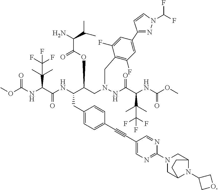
O(C(NC(C(NC(C(CN(NC(C(NC(OC)=O)C(C)(C)C(F)(F)F)=O)CC1=C(F)C=C(C2=NN(C(F)F)C=C2)C=C1F)OC(C(N)C(C)C)=O)CC1=CC=C(C#CC2=CN=C(N3CC4N(C5COC5)C(C3)CC4)N=C2)C=C1)=O)C(C)(C)C(F)(F)F)=O)C
